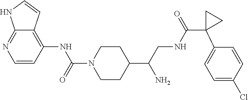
C1=CC(NC(N2CCC(C(CNC(=O)C3(C4=CC=C(Cl)C=C4)CC3)N)CC2)=O)=C2C(=N1)NC=C2
